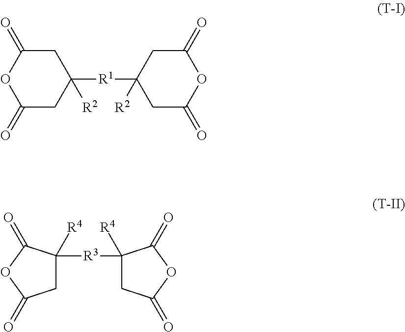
C1C(=O)OC(=O)CC1([R1]C1([R2])CC(=O)OC(=O)C1)[R2].C1C([R3]C2([R4])CC(=O)OC2=O)([R4])C(=O)OC1=O
